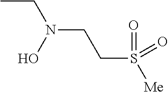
CCN(CCS([Me])(=O)=O)O
